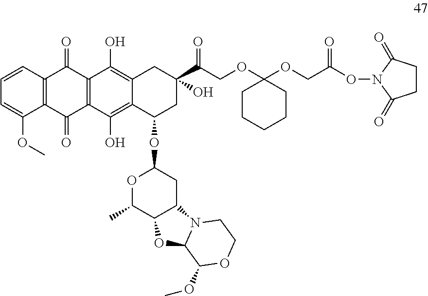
C1=CC2=C(C(OC)=C1)C(=O)C1=C(C2=O)C(O)=C2C(=C1O)C(OC1OC(C)C3C(C1)N1C(O3)C(OC)OCC1)CC(O)(C(COC1(OCC(ON3C(=O)CCC3=O)=O)CCCCC1)=O)C2
